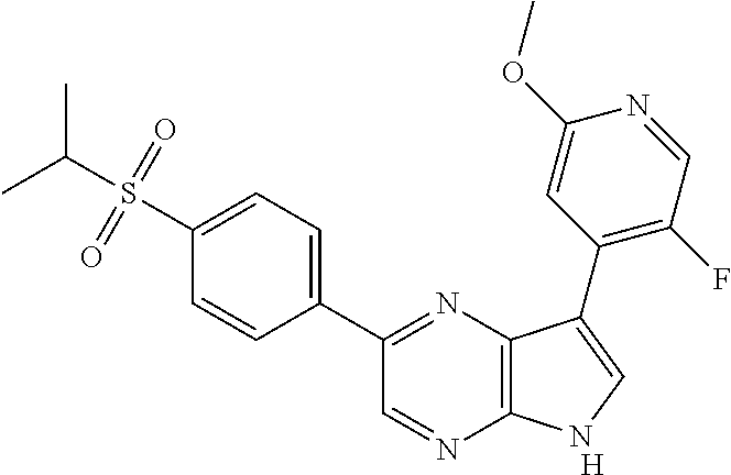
C1(C2=NC3=C(N=C2)NC=C3C2=C(F)C=NC(OC)=C2)=CC=C(S(C(C)C)(=O)=O)C=C1.[H]
